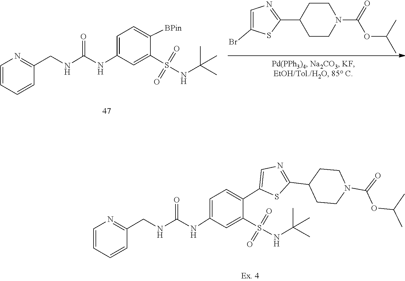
C1=CN=C(CNC(NC2=CC=C([BPin])C(S(=O)(=O)NC(C)(C)C)=C2)=O)C=C1.C1(C2=NC=C(Br)S2)CCN(C(=O)OC(C)C)CC1.S(=O)(=O)(C1=CC(NC(NCC2=NC=CC=C2)=O)=CC=C1C1=CN=C(C2CCN(C(=O)OC(C)C)CC2)S1)NC(C)(C)C
